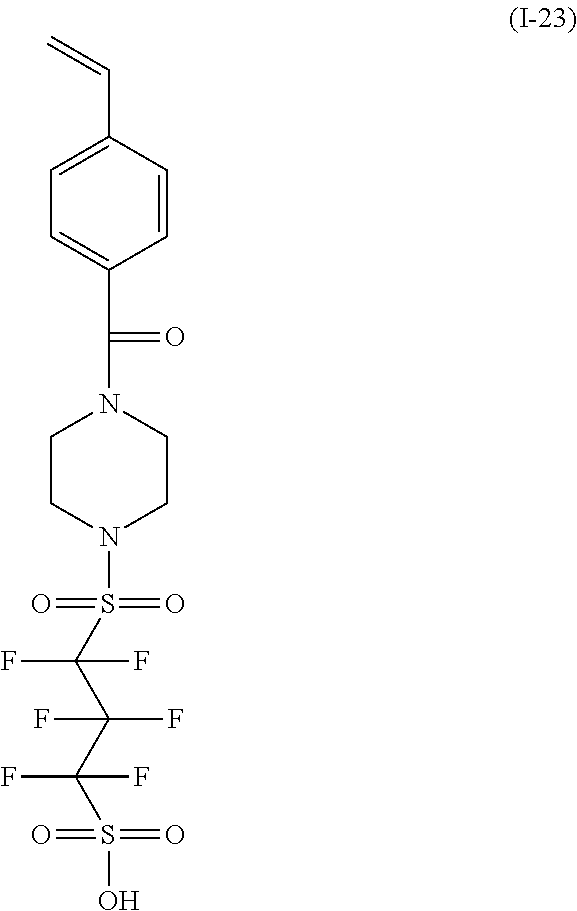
C=CC1=CC=C(C(=O)N2CCN(S(=O)(=O)C(C(F)(F)C(S(=O)(=O)O)(F)F)(F)F)CC2)C=C1
